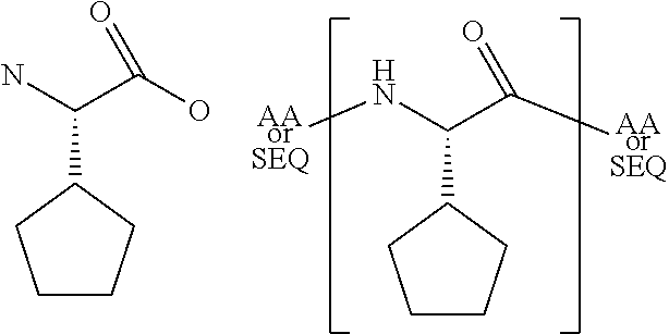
C1CCC(C(N)C(O)=O)C1.C(N[AAorSEQ])(C([AAorSEQ])=O)C1CCCC1
